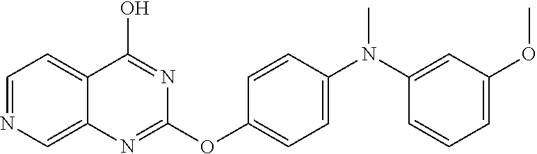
C1=NC=C2C(=C1)C(O)=NC(OC1=CC=C(N(C3=CC(OC)=CC=C3)C)C=C1)=N2
